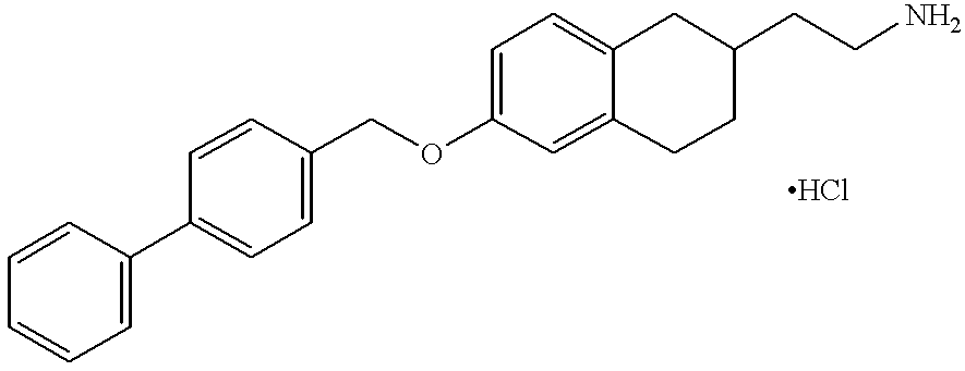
C1=CC=CC=C1C1=CC=C(COC2=CC=C3C(=C2)CCC(CCN)C3)C=C1
